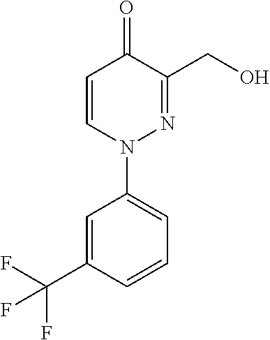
C1=CN(C2=CC=CC(C(F)(F)F)=C2)N=C(CO)C1=O
